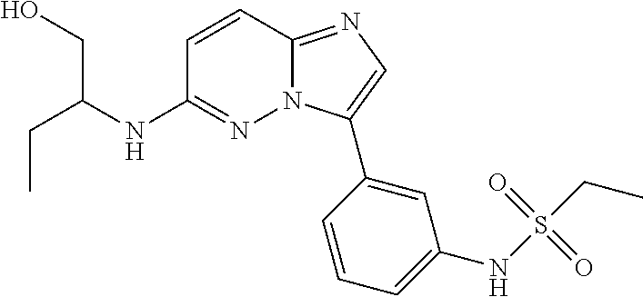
C(C)C(NC1=NN2C(=NC=C2C2=CC(NS(CC)(=O)=O)=CC=C2)C=C1)CO
